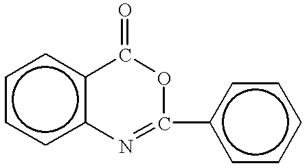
c1cc2c(cc1)C(=O)OC(c1ccccc1)=N2
